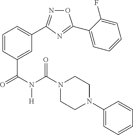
C1=C(C(N(C(=O)N2CCN(C3=CC=CC=C3)CC2)[H])=O)C=CC=C1C1=NOC(C2=CC=CC=C2F)=N1
